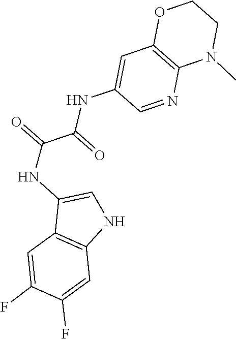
N1=CC(NC(C(=O)NC2=CNC3=C2C=C(F)C(F)=C3)=O)=CC2=C1N(C)CCO2
